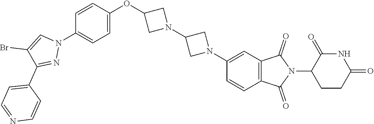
C1=C(OC2CN(C3CN(C4=CC5=C(C=C4)C(=O)N(C4CCC(=O)NC4=O)C5=O)C3)C2)C=CC(N2C=C(Br)C(C3=CC=NC=C3)=N2)=C1
